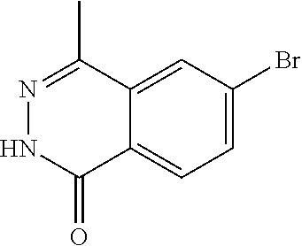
C12=CC(Br)=CC=C1C(=O)NN=C2C
